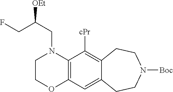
C1COC2=C(N1CC(CF)[OEt])C([cPr])=C1C(=C2)CCN([Boc])CC1
